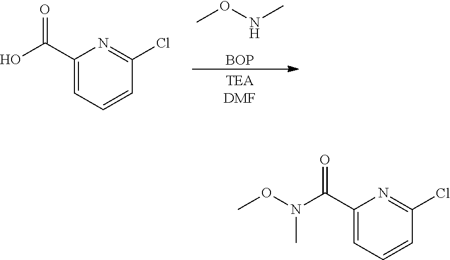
C1(C(N(OC)C)=O)=CC=CC(Cl)=N1.C1(C(O)=O)=CC=CC(Cl)=N1.O(C)NC.[BOP]
